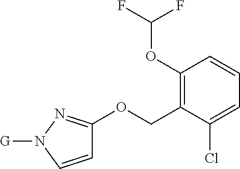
C1(OC(F)F)=C(COC2=NN([G])C=C2)C(Cl)=CC=C1
